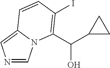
N1=CN2C(=C1)C=CC(I)=C2C(C1CC1)O
